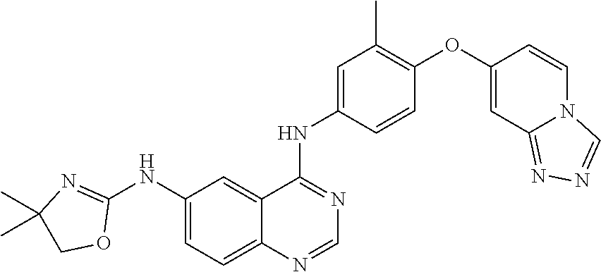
C1(NC2=NC(C)(C)CO2)=CC=C2C(=C1)C(NC1=CC(C)=C(OC3=CC4=NN=CN4C=C3)C=C1)=NC=N2
